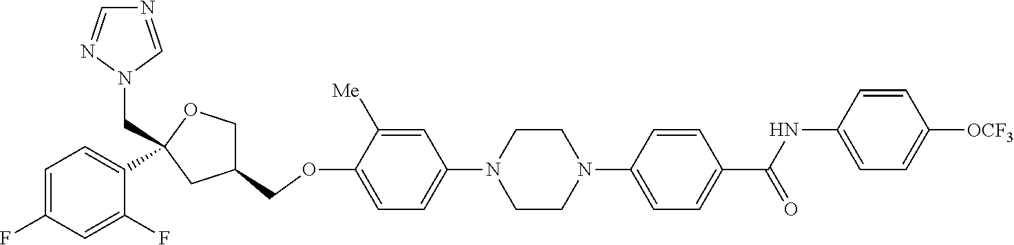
C1=C([Me])C(OCC2COC(CN3C=NC=N3)(C3=CC=C(F)C=C3F)C2)=CC=C1N1CCN(C2=CC=C(C(NC3=CC=C([OCF3])C=C3)=O)C=C2)CC1
